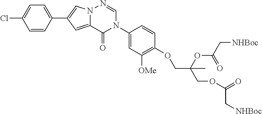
C1=CC(C2=CN3C(=C2)C(=O)N(C2=CC([OMe])=C(OCC(OC(=O)C[NHBoc])(C)COC(=O)C[NHBoc])C=C2)C=N3)=CC=C1Cl
